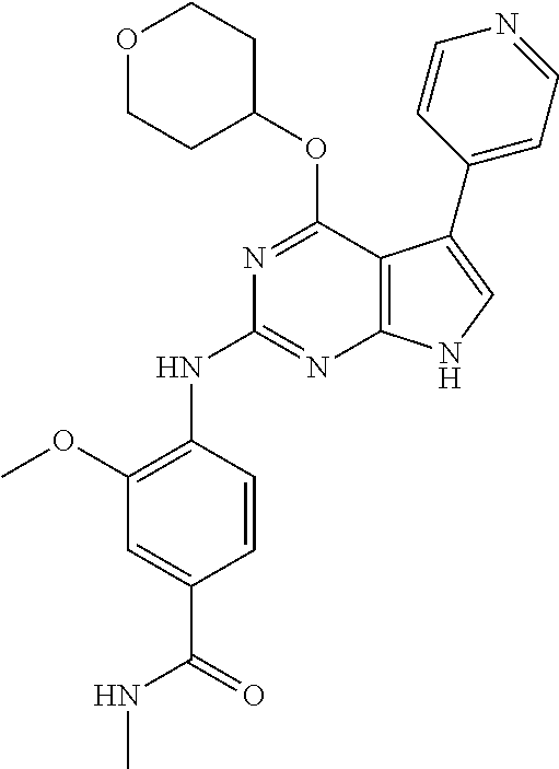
N(C1=NC2=C(C(OC3CCOCC3)=N1)C(C1=CC=NC=C1)=CN2)C1=C(OC)C=C(C(=O)NC)C=C1
